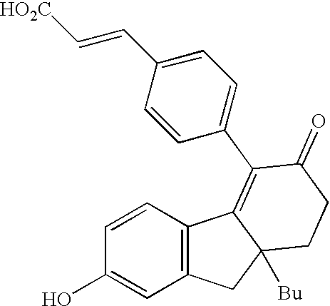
C1=CC(O)=CC2=C1C1=C(C3=CC=C(C=C[HO2C])C=C3)C(=O)CCC1([Bu])C2
